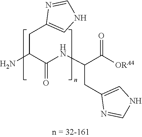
NC(C(NC(C([ORA4])=O)CC1=CNC=N1)=O)CC1=CNC=N1
